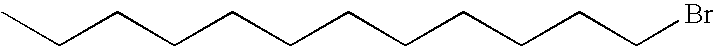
C(CCCCCCCCCCBr)C
